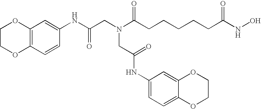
C1COC2=C(O1)C=C(NC(CN(C(CCCCCC(NO)=O)=O)CC(NC1=CC=C3C(=C1)OCCO3)=O)=O)C=C2
